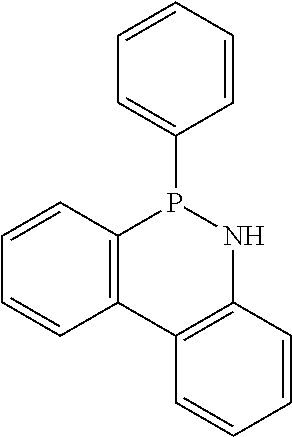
C12=C(C=CC=C1)P(C1=CC=CC=C1)NC1=C2C=CC=C1
